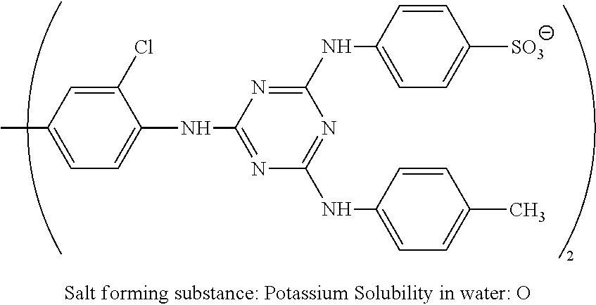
N(C1=NC(NC2=CC=C(C)C=C2)=NC(NC2=CC=C([SO3])C=C2)=N1)C1=CC=C(C)C=C1Cl
